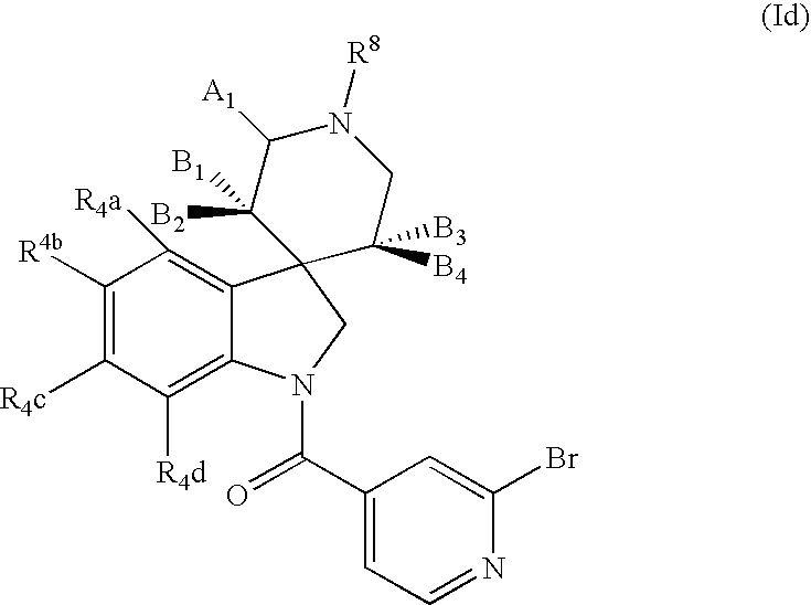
C1([R4d])=C2C(=C([R4a])C([R4b])=C1[R4c])C1(CN2C(C2=CC=NC(Br)=C2)=O)C([B4])([B3])CN([R8])C([A1])C1([B2])[B1]
